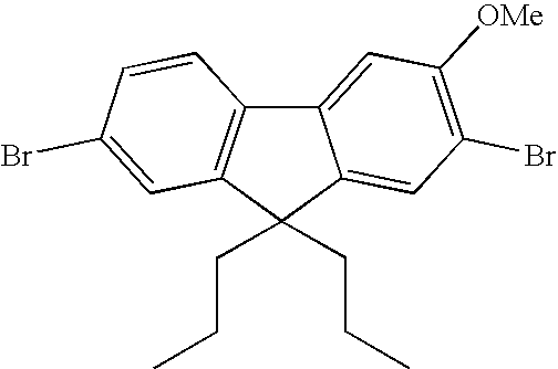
C12=CC([OMe])=C(Br)C=C1C(CCC)(CCC)C1=C2C=CC(Br)=C1
